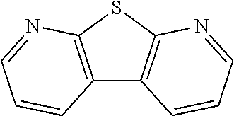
C12=C(SC3=C1C=CC=N3)N=CC=C2
